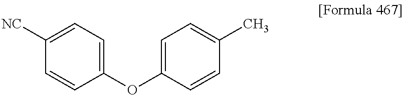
[NC]C1=CC=C(OC2=CC=C(C)C=C2)C=C1
